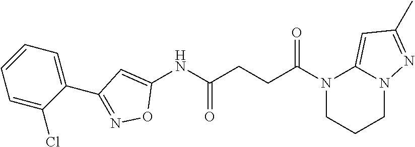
N1(C(CCC(NC2=CC(C3=CC=CC=C3Cl)=NO2)=O)=O)CCCN2C1=CC(C)=N2
